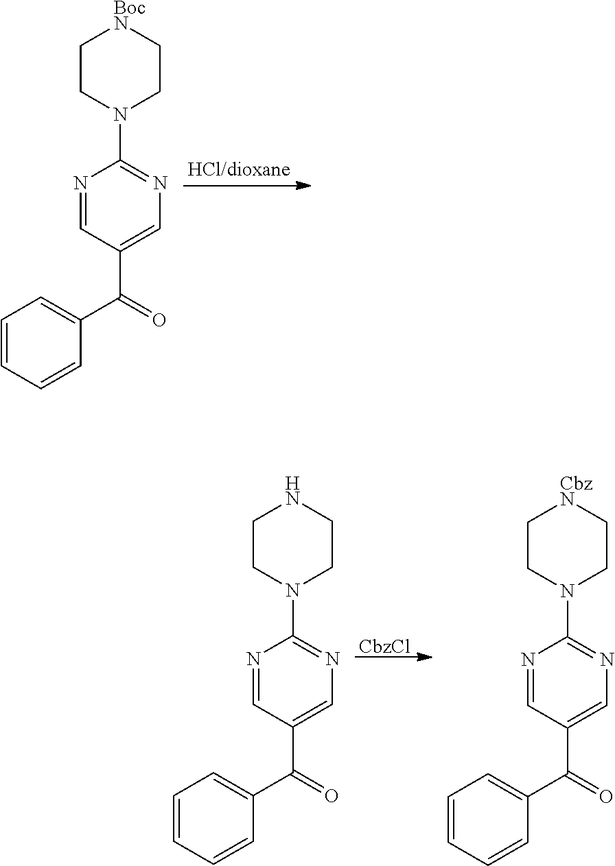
C1=NC(N2CC[BocN]CC2)=NC=C1C(C1=CC=CC=C1)=O.[CbzCl].C1=NC(N2CCNCC2)=NC=C1C(C1=CC=CC=C1)=O.C1=NC(N2CC[CbzN]CC2)=NC=C1C(C1=CC=CC=C1)=O
